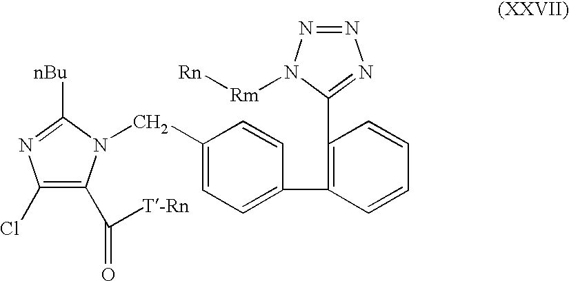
C1(CN2C(C([T-Rn])=O)=C(Cl)N=C2[nBu])=CC=C(C2=C(C3=NN=NN3[Rm][Rn])C=CC=C2)C=C1
